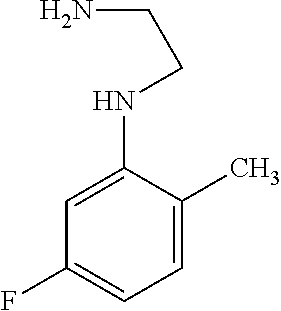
C1=C(C)C(NCCN)=CC(F)=C1
